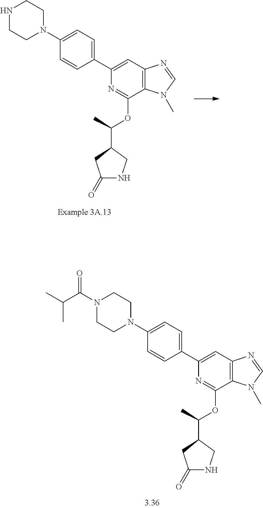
C1=C(N2CCNCC2)C=CC(C2=CC3=C(C(OC(C4CC(=O)NC4)C)=N2)N(C)C=N3)=C1.C1=C(N2CCN(C(=O)C(C)C)CC2)C=CC(C2=CC3=C(C(OC(C4CC(=O)NC4)C)=N2)N(C)C=N3)=C1
